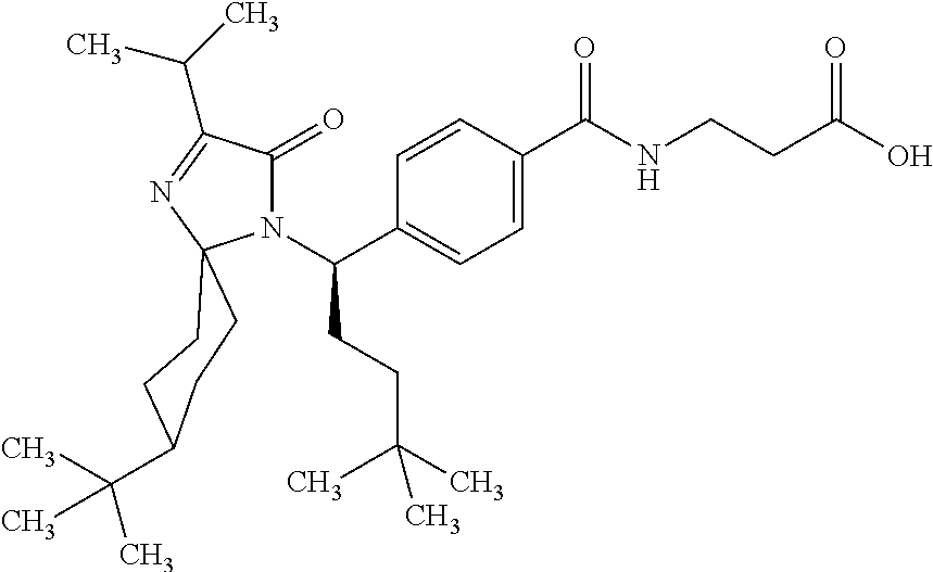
N1(C(C2=CC=C(C(NCCC(O)=O)=O)C=C2)CCC(C)(C)C)C(=O)C(C(C)C)=NC12CCC(C(C)(C)C)CC2
